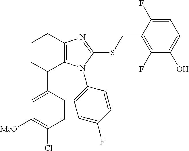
C1=CC(C2C3=C(CCC2)N=C(SCC2=C(F)C(O)=CC=C2F)N3C2=CC=C(F)C=C2)=CC([MeO])=C1Cl
